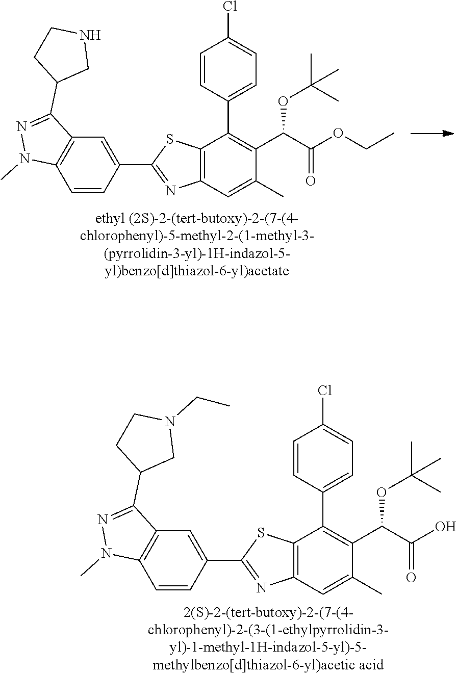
C12=C(C=CC(C3=NC4=C(S3)C(C3=CC=C(Cl)C=C3)=C(C(C(OCC)=O)OC(C)(C)C)C(C)=C4)=C1)N(C)N=C2C1CNCC1.C12=C(C=CC(C3=NC4=C(S3)C(C3=CC=C(Cl)C=C3)=C(C(C(O)=O)OC(C)(C)C)C(C)=C4)=C1)N(C)N=C2C1CN(CC)CC1
